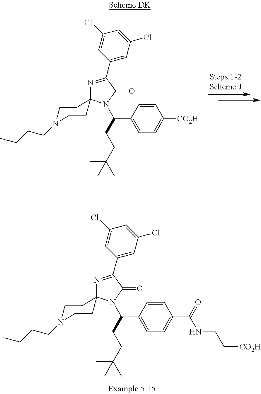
C1(C2=NC3(CCN(CCCC)CC3)N(C(C3=CC=C([CO2H])C=C3)CCC(C)(C)C)C2=O)=CC(Cl)=CC(Cl)=C1.C1(C2=NC3(CCN(CCCC)CC3)N(C(C3=CC=C(C(=O)NCC[CO2H])C=C3)CCC(C)(C)C)C2=O)=CC(Cl)=CC(Cl)=C1
